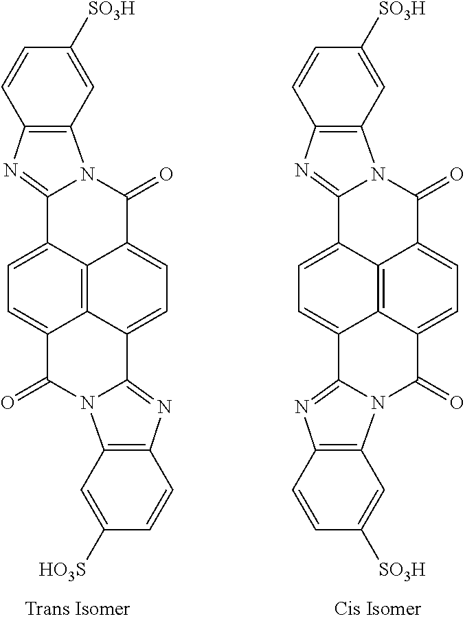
C12=CC=C3C4=C1C(=CC=C4C1=NC4=C(N1C3=O)C=C([HO3S])C=C4)C(=O)N1C3=C(N=C21)C=CC([SO3H])=C3.C12=CC=C3C4=C1C(=CC=C4C(=O)N1C4=C(N=C31)C=CC([SO3H])=C4)C(=O)N1C3=C(N=C21)C=CC([SO3H])=C3
